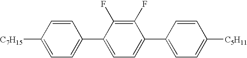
[C7H15]C1=CC=C(C2=CC=C(C3=CC=C([C5H11])C=C3)C(F)=C2F)C=C1
